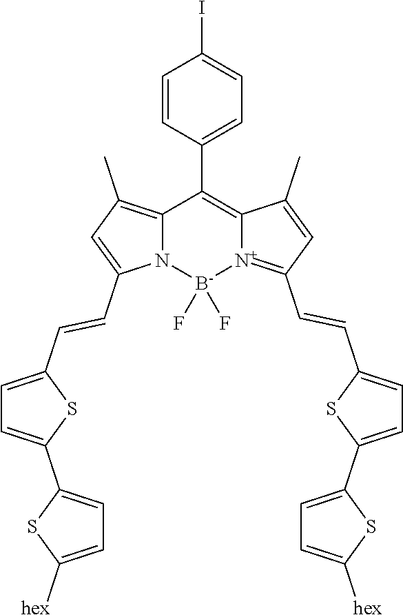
C12=C(C)C=C(C=CC3=CC=C(C4=CC=C([hex])S4)S3)N1[B-](F)(F)[N+]1=C(C=CC3=CC=C(C4=CC=C([hex])S4)S3)C=C(C)C1=C2C1=CC=C(I)C=C1
